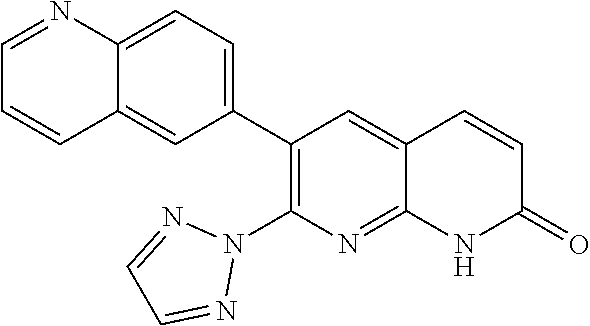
C12=CC=C(C3=C(N4N=CC=N4)N=C4C(=C3)C=CC(=O)N4)C=C1C=CC=N2
